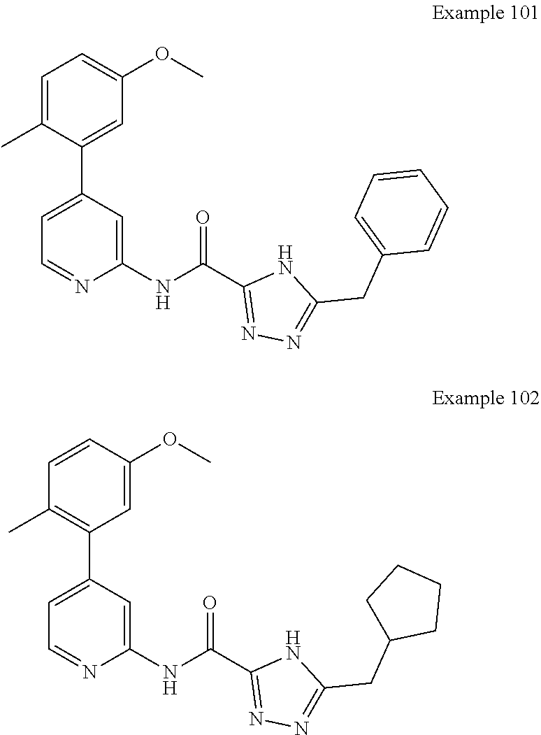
COC1=CC=C(C)C(C2=CC=NC(NC(C3=NN=C(CC4=CC=CC=C4)N3)=O)=C2)=C1.COC1=CC(C2=CC=NC(NC(C3=NN=C(CC4CCCC4)N3)=O)=C2)=C(C)C=C1
